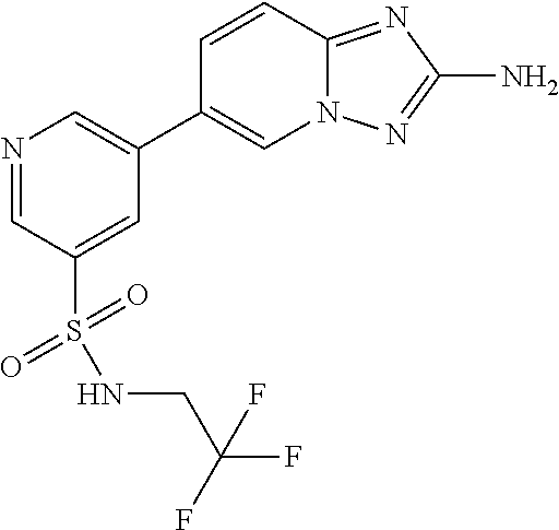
N1=CC(S(=O)(=O)NCC(F)(F)F)=CC(C2=CN3C(=NC(N)=N3)C=C2)=C1
